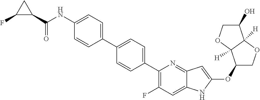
C1(OC2=CC3=NC(C4=CC=C(C5=CC=C(NC(=O)C6C(F)C6)C=C5)C=C4)=C(F)C=C3N2)COC2([H])C1([H])OCC2O
